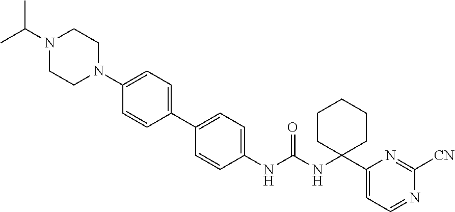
C1(NC(NC2(C3=CC=NC([CN])=N3)CCCCC2)=O)=CC=C(C2=CC=C(N3CCN(C(C)C)CC3)C=C2)C=C1
